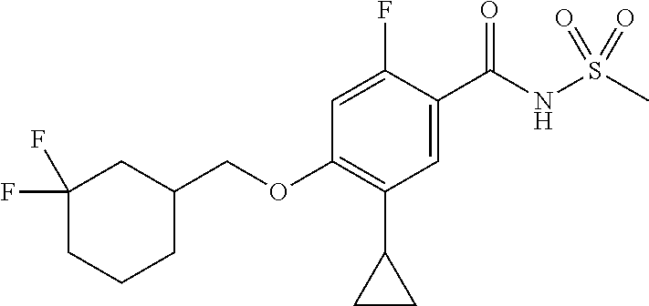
C(OC1=C(C2CC2)C=C(C(NS(C)(=O)=O)=O)C(F)=C1)C1CC(F)(F)CCC1
